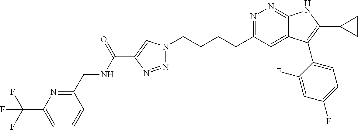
N1=C(CCCCN2N=NC(C(NCC3=NC(C(F)(F)F)=CC=C3)=O)=C2)C=C2C(=N1)NC(C1CC1)=C2C1=CC=C(F)C=C1F
